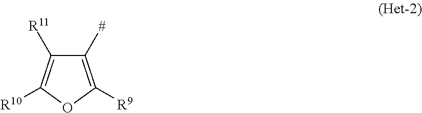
C1([#])=C([R9])OC([R10])=C1[R11]
